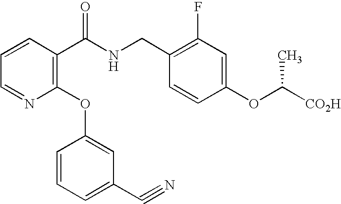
C1=CC(C(NCC2=C(F)C=C(OC([CO2H])C)C=C2)=O)=C(OC2=CC(C#N)=CC=C2)N=C1
